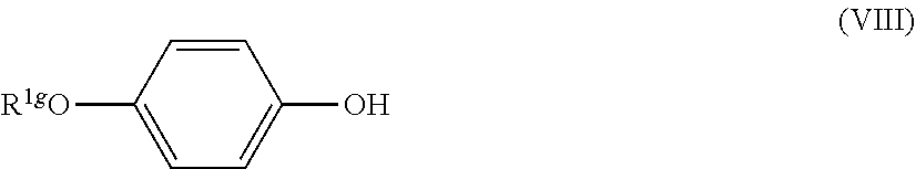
C1=CC([R1gO])=CC=C1O
